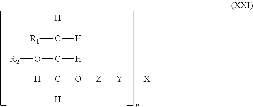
[R1]C([H])([H])C([H])(C([H])(O[Z][Y][X])[H])O[R2]
